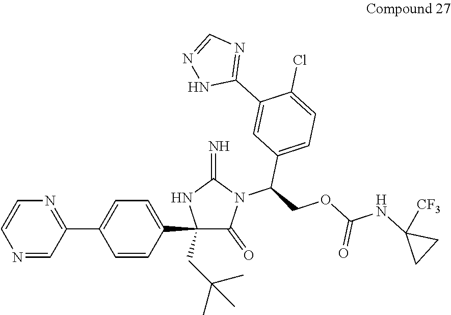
C1(=O)N(C(COC(NC2([CF3])CC2)=O)C2=CC=C(Cl)C(C3=NC=NN3)=C2)C(=N)NC1(C1=CC=C(C2=NC=CN=C2)C=C1)CC(C)(C)C
